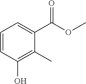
C1=CC(O)=C(C)C(C(=O)OC)=C1
